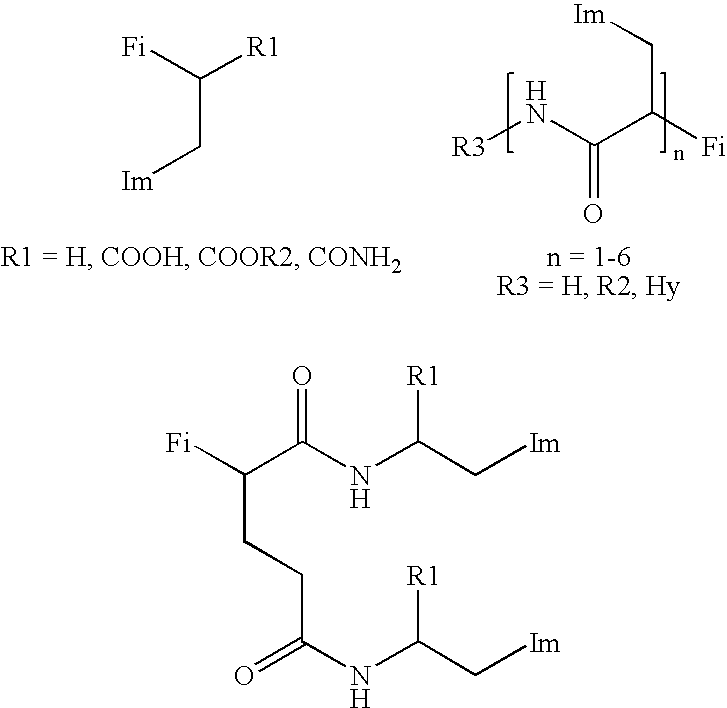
[Im]CC([Fi])C(N[R3])=O.C(C[Im])([Fi])[R1].[Fi]C(C(NC(C[Im])[R1])=O)CCC(NC(C[Im])[R1])=O
